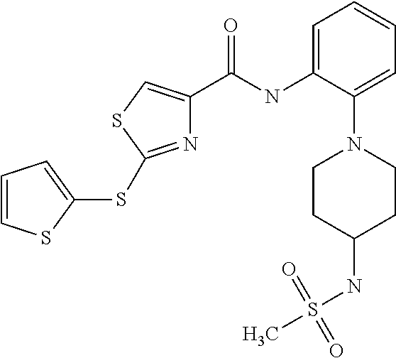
N1=C(SC2=CC=CS2)SC=C1C(NC1=CC=CC=C1N1CCC(NS(=O)(=O)C)CC1)=O
